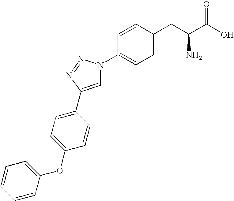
C1=CC(OC2=CC=C(C3=CN(C4=CC=C(CC(C(O)=O)N)C=C4)N=N3)C=C2)=CC=C1
